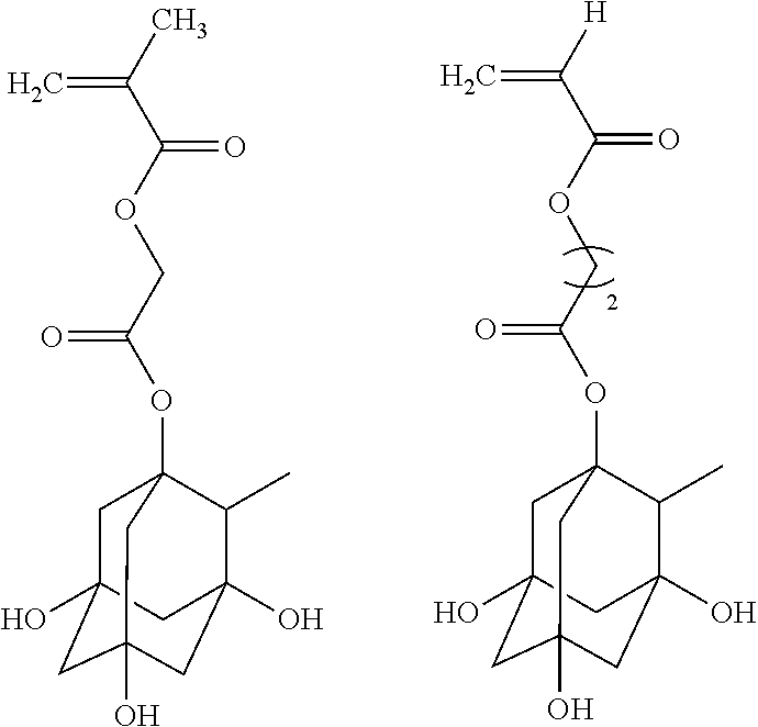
[H]C(C(OCC(OC12CC3(O)CC(O)(CC(O)(C1C)C3)C2)=O)=O)=C.CC(C(OCC(OC12CC3(O)CC(O)(CC(O)(C1C)C3)C2)=O)=O)=C
